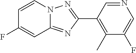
C1(C2=C(C)C(F)=CN=C2)=NN2C(=N1)C=C(F)C=C2
